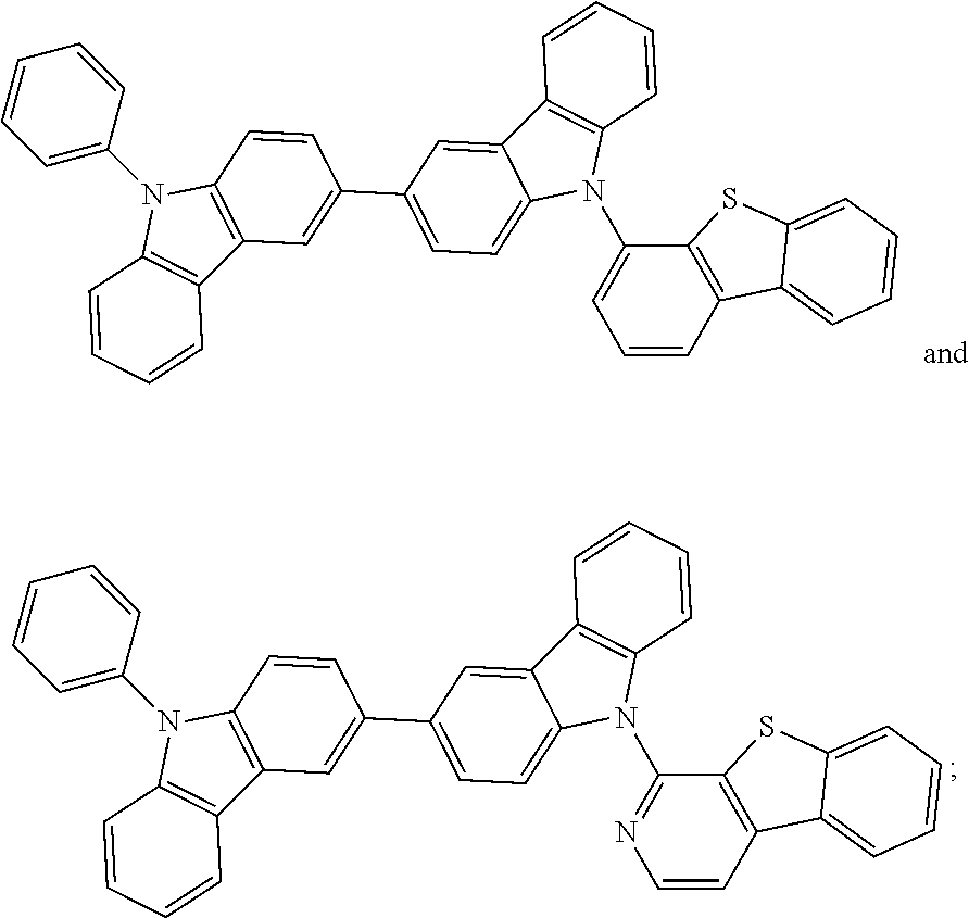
C1=CC=C(N2C3=C(C4=C2C=CC(C2=CC=C5C(=C2)C2=C(N5C5=CC=CC6=C5SC5=CC=CC=C65)C=CC=C2)=C4)C=CC=C3)C=C1.C1=CC=C(N2C3=C(C4=C2C=CC(C2=CC=C5C(=C2)C2=C(N5C5=NC=CC6=C5SC5=CC=CC=C65)C=CC=C2)=C4)C=CC=C3)C=C1
